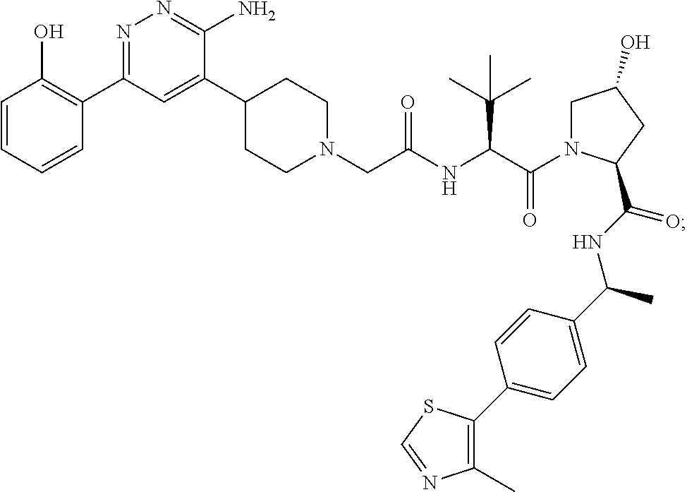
N1(CC(NC(C(N2CC(O)CC2C(NC(C2=CC=C(C3=C(C)N=CS3)C=C2)C)=O)=O)C(C)(C)C)=O)CCC(C2=CC(C3=C(O)C=CC=C3)=NN=C2N)CC1
